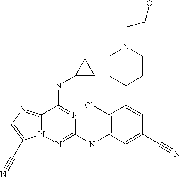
C12=NC=C(C#N)N1N=C(NC1=C(Cl)C(C3CCN(CC(O)(C)C)CC3)=CC(C#N)=C1)N=C2NC1CC1
